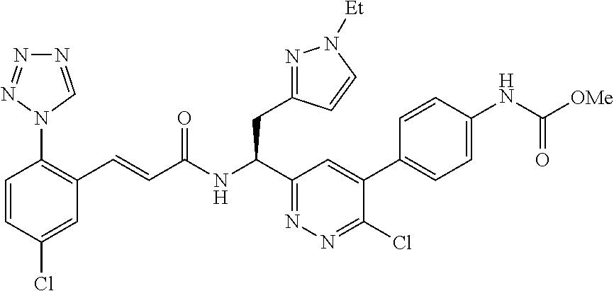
C1=C(Cl)C=CC(N2C=NN=N2)=C1C=CC(NC(C1=NN=C(Cl)C(C2=CC=C(NC(=O)[OMe])C=C2)=C1)CC1=NN([Et])C=C1)=O
